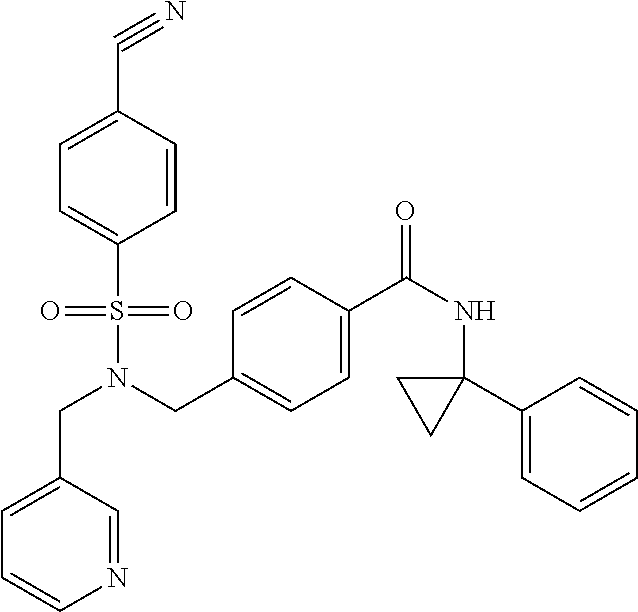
C(N(CC1=CC=C(C(NC2(C3=CC=CC=C3)CC2)=O)C=C1)S(=O)(=O)C1=CC=C(C#N)C=C1)C1=CC=CN=C1
